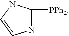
N1=C([PPh2])NC=C1
